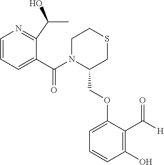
C1=CC=C(C(N2C(COC3=CC=CC(O)=C3C([H])=O)CSCC2)=O)C(C(C)O)=N1
